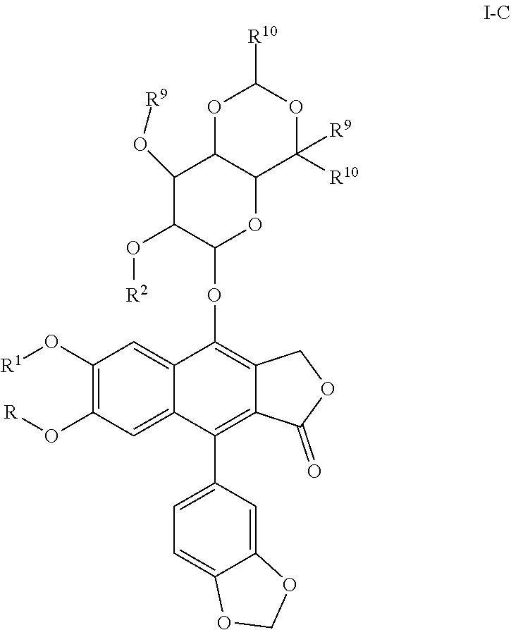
C1(O[R1])=C(O[R])C=C2C(=C1)C(OC1OC3C(C(O[R9])C1O[R2])OC([R10])OC3([R10])[R9])=C1C(=C2C2=CC=C3C(=C2)OCO3)C(=O)OC1
